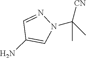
N1(C(C)([CN])C)N=CC(N)=C1
